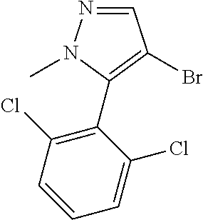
N1=CC(Br)=C(C2=C(Cl)C=CC=C2Cl)N1C
